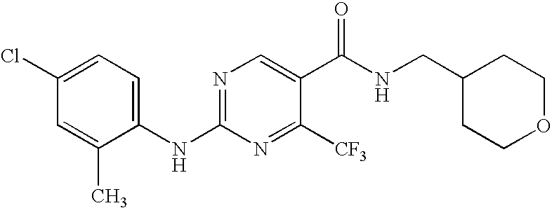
C1(NC2=NC=C(C(NCC3CCOCC3)=O)C([CF3])=N2)=CC=C(Cl)C=C1C
